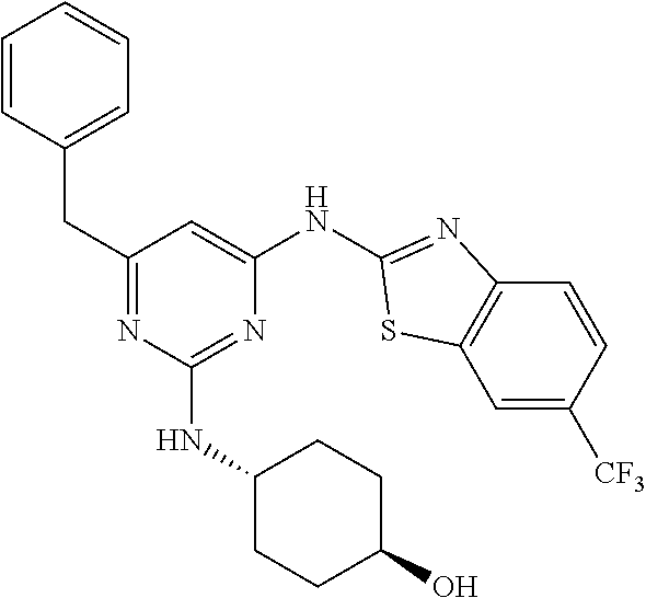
C1=CC(CC2=NC(NC3CCC(O)CC3)=NC(NC3=NC4=C(C=C([CF3])C=C4)S3)=C2)=CC=C1
